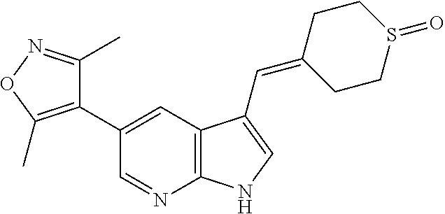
C12=C(C=C(C3=C(C)ON=C3C)C=N1)C(C=C1CCS(=O)CC1)=CN2
